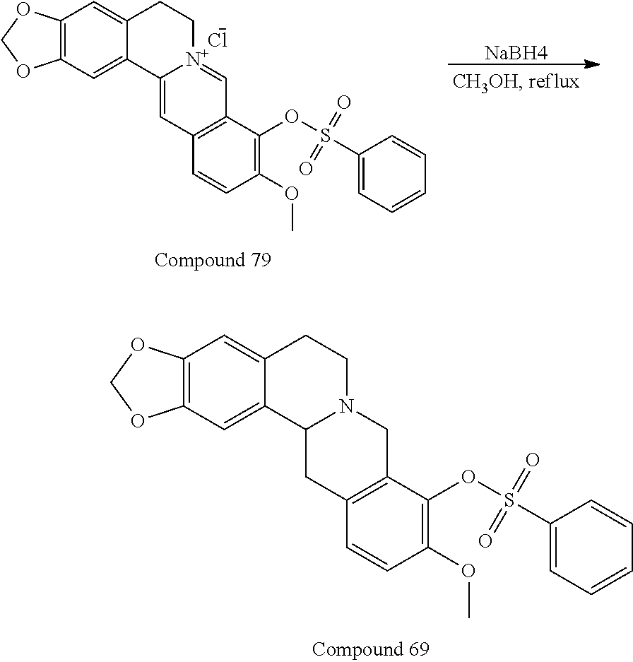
C12=C(C=C3C(=C1)CCN1C3CC3=C(C1)C(OS(C1=CC=CC=C1)(=O)=O)=C(OC)C=C3)OCO2.[NaBH4].C12=C(C=C3C(=C1)CC[N+]1=CC4=C(C=C31)C=CC(OC)=C4OS(C1=CC=CC=C1)(=O)=O)OCO2.[Cl-]
